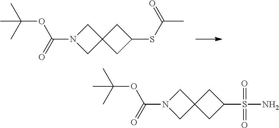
O(C(C)(C)C)C(=O)N1CC2(C1)CC(SC(C)=O)C2.O(C(C)(C)C)C(=O)N1CC2(C1)CC(S(=O)(=O)N)C2
